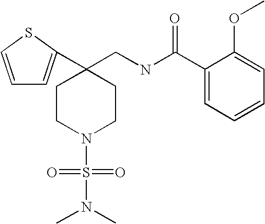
C1=CSC(C2(CNC(C3=CC=CC=C3OC)=O)CCN(S(=O)(=O)N(C)C)CC2)=C1
